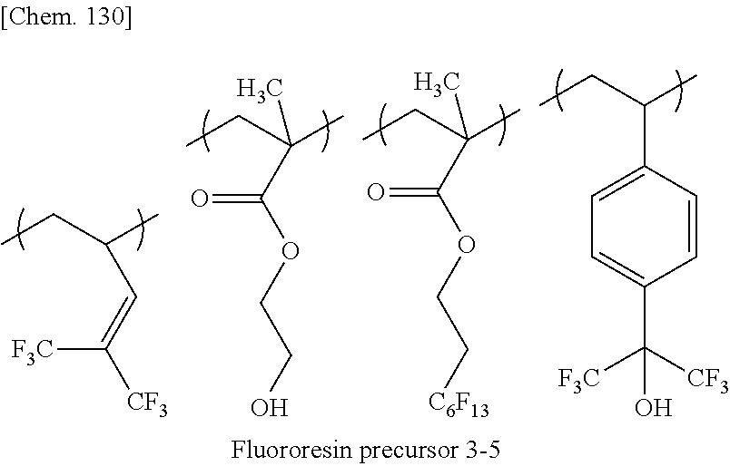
CCC(C)C=C([CF3])[F3C].CCC(C)(C)C(OCCO)=O.CCC(C)(C)C(OCC[C6F13])=O.CCC(C)C1=CC=C(C([CF3])([F3C])O)C=C1
